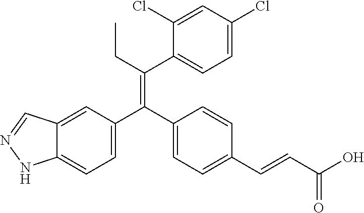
C1=C(C(C2=CC=C(C=CC(O)=O)C=C2)=C(C2=CC=C(Cl)C=C2Cl)CC)C=C2C(=C1)NN=C2
